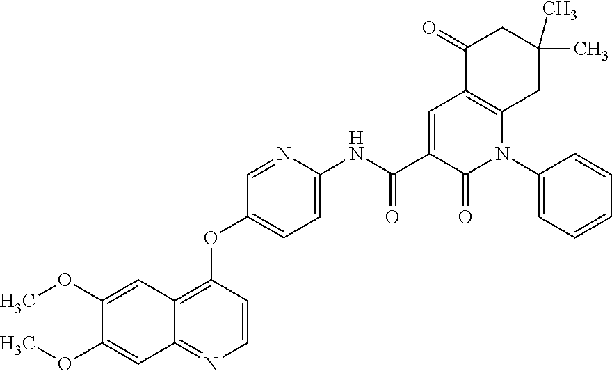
C1(OC)=CC2=C(OC3=CC=C(NC(C4=CC5=C(N(C6=CC=CC=C6)C4=O)CC(C)(C)CC5=O)=O)N=C3)C=CN=C2C=C1OC
